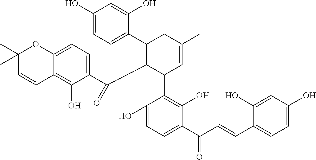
C12=CC=C(C(=O)C3C(C4=C(O)C(C(C=CC5=CC=C(O)C=C5O)=O)=CC=C4O)C=C(C)CC3C3=CC=C(O)C=C3O)C(O)=C1C=CC(C)(C)O2
